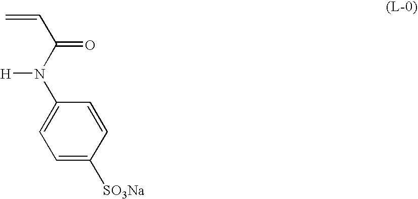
C(C(N(C1=CC=C([SO3Na])C=C1)[H])=O)=C
